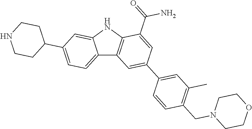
C12=CC=C(C3CCNCC3)C=C1NC1=C2C=C(C2=CC(C)=C(CN3CCOCC3)C=C2)C=C1C(=O)N
